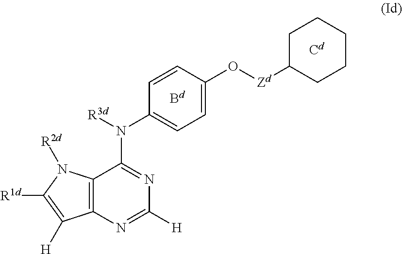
C12=C(N=C([H])N=C1N(C1=CC=C(O[Zd]C3CCCCC3)C=C1)[R3d])C([H])=C([R1d])N2[R2d]
